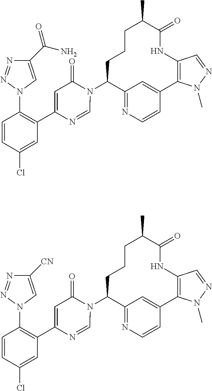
C12=NC=CC(=C1)C1=C(NC(=O)C(C)CCCC2N2C(=O)C=C(C3=C(N4C=C(C(N)=O)N=N4)C=CC(Cl)=C3)N=C2)C=NN1C.C12=NC=CC(=C1)C1=C(NC(=O)C(C)CCCC2N2C(=O)C=C(C3=C(N4C=C([CN])N=N4)C=CC(Cl)=C3)N=C2)C=NN1C
